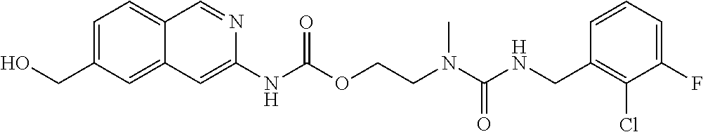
C1=CC(CNC(N(CCOC(NC2=CC3=CC(CO)=CC=C3C=N2)=O)C)=O)=C(Cl)C(F)=C1
